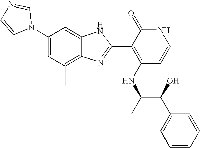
C1(C)=C2C(=CC(N3C=NC=C3)=C1)NC(C1=C(NC(C(C3=CC=CC=C3)O)C)C=CNC1=O)=N2
